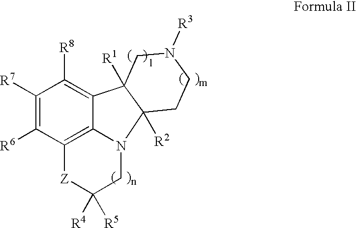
C12=C3N(CC([R4])([R5])[Z]1)C1([R2])C([R1])(C3=C([R8])C([R7])=C2[R6])CN([R3])CC1
